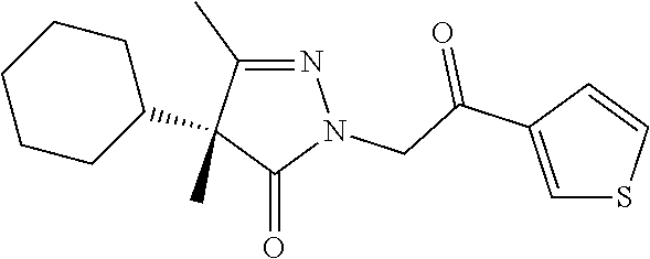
N1=C(C)C(C2CCCCC2)(C)C(=O)N1CC(C1=CSC=C1)=O
